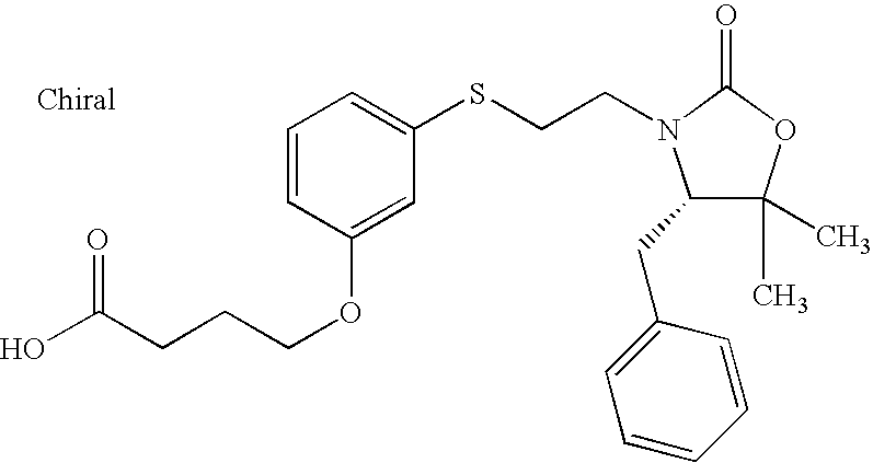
C(CN1C(CC2=CC=CC=C2)C(C)(C)OC1=O)SC1=CC=CC(OCCCC(O)=O)=C1
